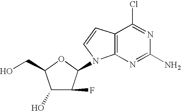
C1(O)C(F)C(N2C3=C(C=C2)C(Cl)=NC(N)=N3)OC1CO
